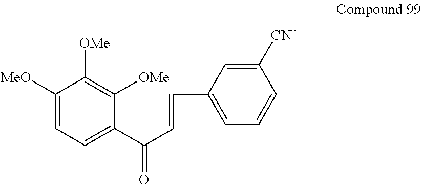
C1([MeO])=CC=C(C(C=CC2=CC=CC([CN])=C2)=O)C([OMe])=C1[OMe]
